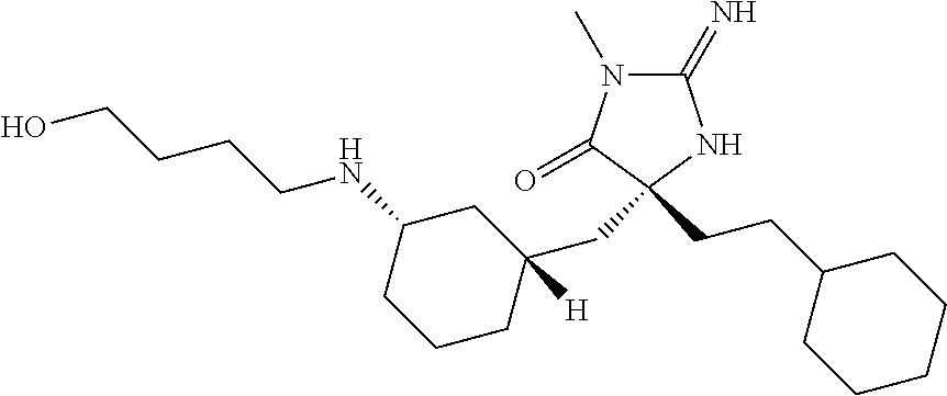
C1(=N)N(C)C(=O)C(CCC2CCCCC2)(CC2([H])CC(NCCCCO)CCC2)N1
